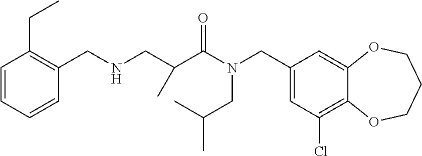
C1(CN(C(=O)C(CNCC2=C(CC)C=CC=C2)C)CC(C)C)=CC(Cl)=C2C(=C1)OCCCO2
